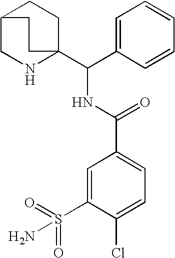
C1=C(C(C23CCC(CN2)CC3)NC(C2=CC=C(Cl)C(S(=O)(=O)N)=C2)=O)C=CC=C1
